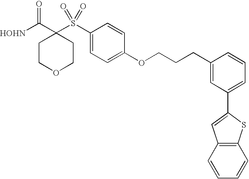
[HOHN]C(C1(S(C2=CC=C(OCCCC3=CC(C4=CC5=C(S4)C=CC=C5)=CC=C3)C=C2)(=O)=O)CCOCC1)=O
